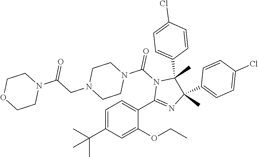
C1=C(C(C)(C)C)C=C(OCC)C(C2=NC(C)(C3=CC=C(Cl)C=C3)C(C)(C3=CC=C(Cl)C=C3)N2C(=O)N2CCN(CC(N3CCOCC3)=O)CC2)=C1
